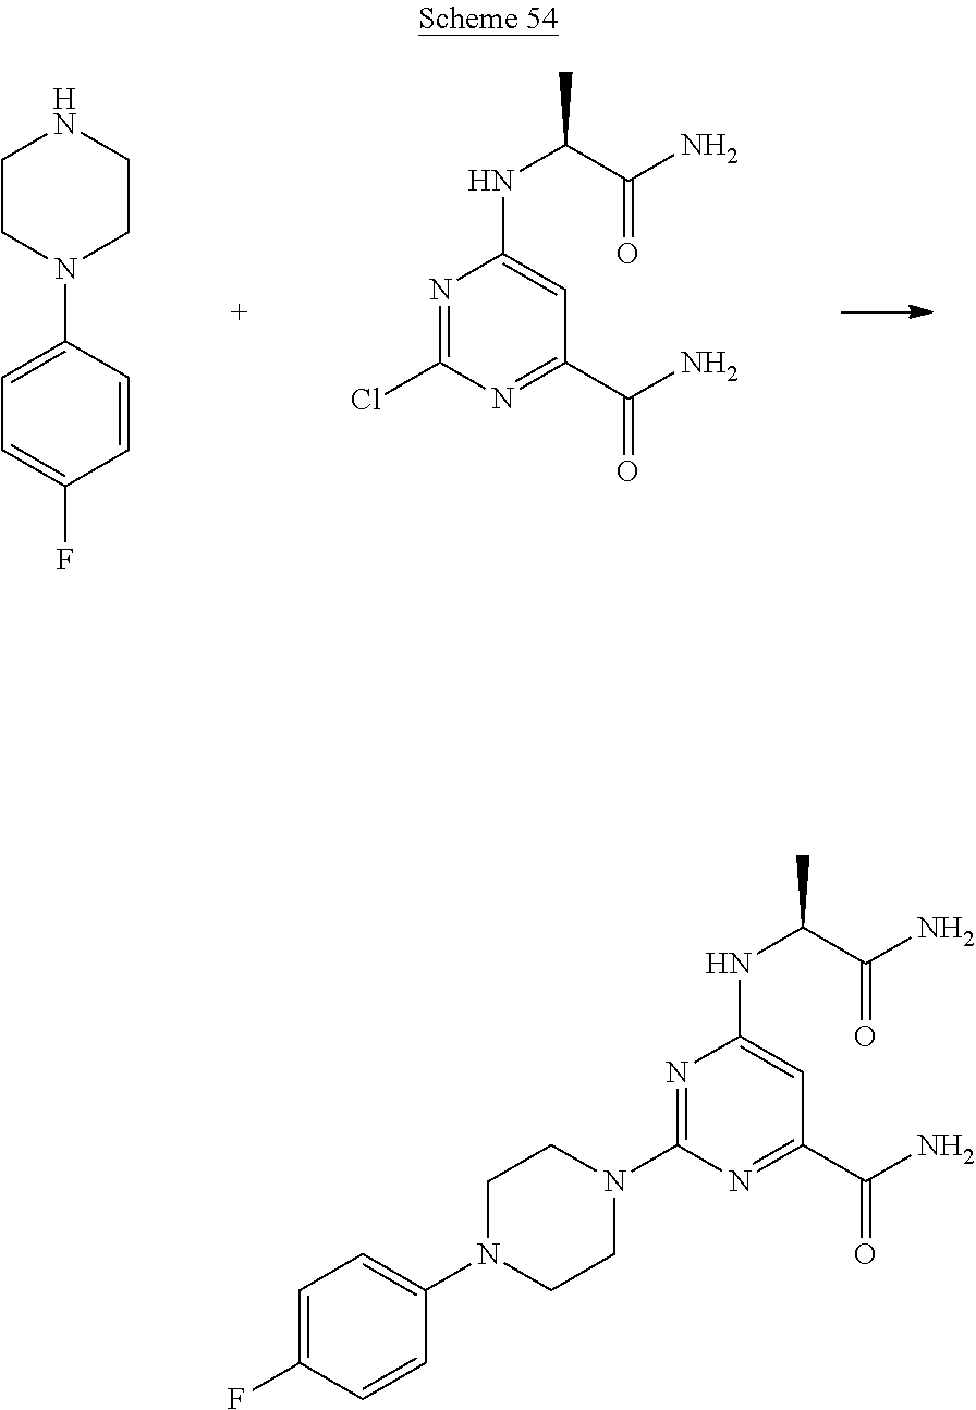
C1=CC(N2CCNCC2)=CC=C1F.N1=C(Cl)N=C(C(N)=O)C=C1NC(C)C(N)=O.N1=C(N2CCN(C3=CC=C(F)C=C3)CC2)N=C(C(N)=O)C=C1NC(C)C(N)=O
